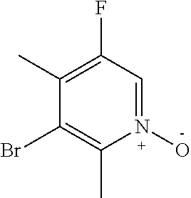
BrC1=C(C)N(O)=CC(F)=C1C
